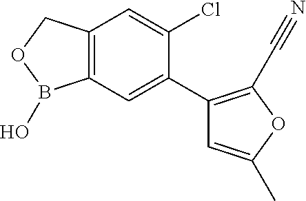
C12=C(COB1O)C=C(Cl)C(C1=C(C#N)OC(C)=C1)=C2
